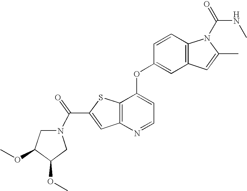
C12=C(C(OC3=CC4=C(C=C3)N(C(=O)NC)C(C)=C4)=CC=N1)SC(C(=O)N1CC(OC)C(OC)C1)=C2
